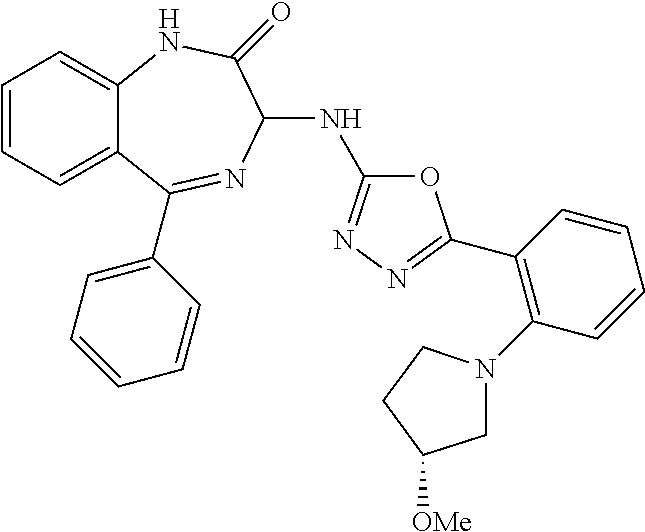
C1=CC=C2C(=C1)NC(=O)C(NC1=NN=C(C3=C(N4CC([OMe])CC4)C=CC=C3)O1)N=C2C1=CC=CC=C1
